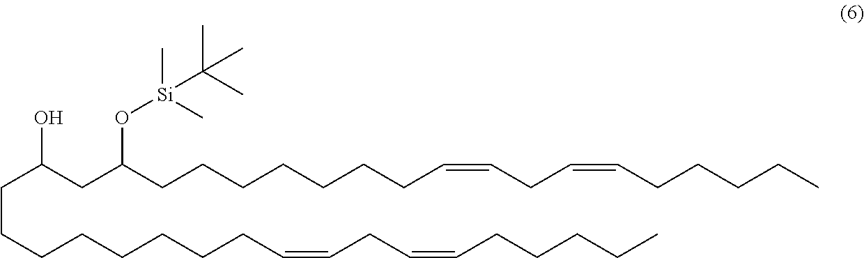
C(C(CC(CCCCCCCC=CCC=CCCCCC)O[Si](C)(C)C(C)(C)C)O)CCCCCCCC=CCC=CCCCCC
